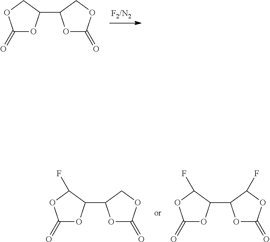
C1(=O)OC(C2OC(=O)OC2)CO1.C1(=O)OC(C2OC(=O)OC2)C(F)O1.C1(=O)OC(C2OC(=O)OC2F)C(F)O1
